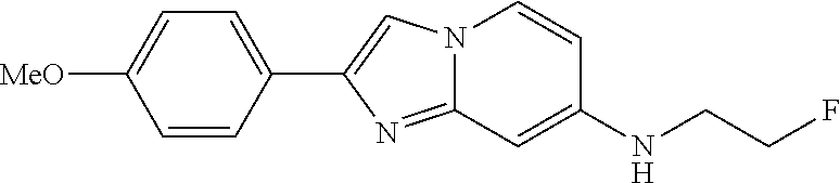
C1=CC(C2=CN3C(=N2)C=C(NCCF)C=C3)=CC=C1[MeO]
